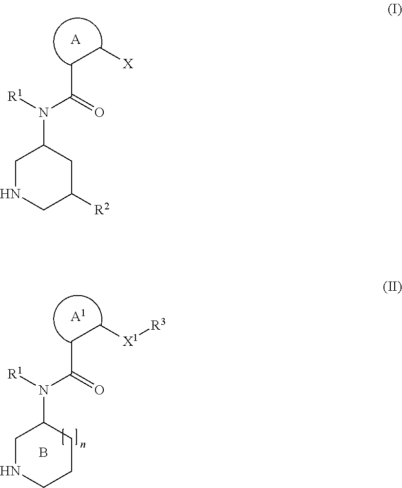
C1NCC([R2])CC1N(C(=O)CC[X])[R1].[A].C1NCCCC1N(C(=O)CC[X1][R3])[R1].[A1].B
